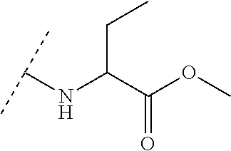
C(C(C(OC)=O)NC(C)C)C
